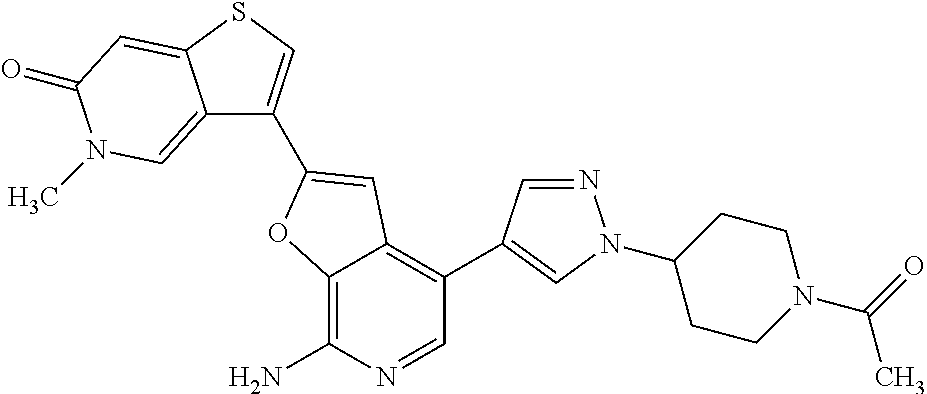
C12=C(N)N=CC(C3=CN(C4CCN(C(=O)C)CC4)N=C3)=C1C=C(C1=CSC3=CC(=O)N(C)C=C13)O2
